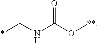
*CNC(O[**])=O
